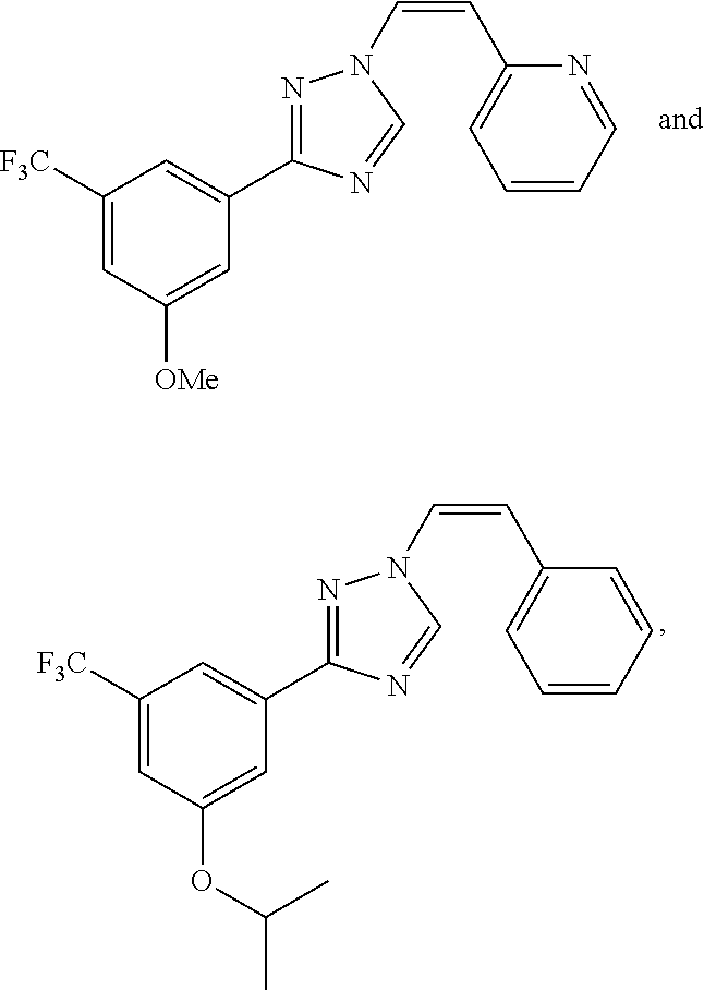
C1([F3C])=CC([OMe])=CC(C2=NN(C=CC3=CC=CC=N3)C=N2)=C1.C1([F3C])=CC(OC(C)C)=CC(C2=NN(C=CC3=CC=CC=C3)C=N2)=C1
